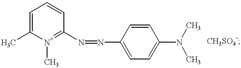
C1(C)=CC=CC(N=NC2=CC=C(N(C)C)C=C2)=[N+]1C
